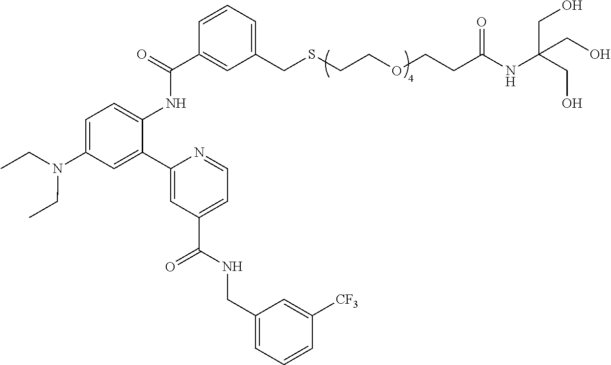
C1=CC=C(CSCCOCCC(NC(CO)(CO)CO)=O)C=C1C(=O)NC1=CC=C(N(CC)CC)C=C1C1=CC(C(NCC2=CC=CC([CF3])=C2)=O)=CC=N1
